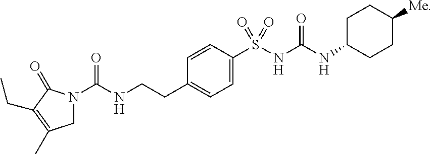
N1(C(NCCC2=CC=C(S(NC(NC3CCC([Me])CC3)=O)(=O)=O)C=C2)=O)CC(C)=C(CC)C1=O
